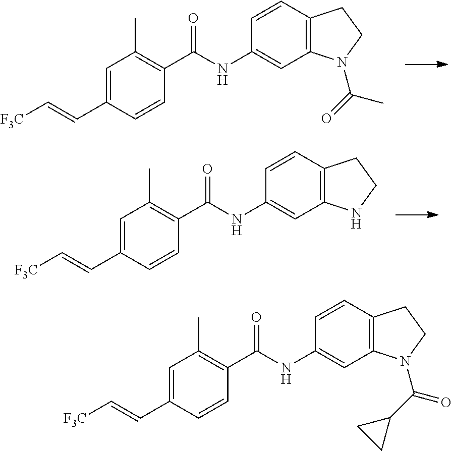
C1=C(C=C[F3C])C=CC(C(NC2=CC3=C(C=C2)CCN3C(=O)C)=O)=C1C.C1=C(C=C[F3C])C=CC(C(NC2=CC3=C(C=C2)CCN3)=O)=C1C.C1=C(C=C[F3C])C=CC(C(NC2=CC3=C(C=C2)CCN3C(C2CC2)=O)=O)=C1C
